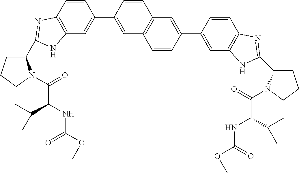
C1(C2=NC3=C(C=C(C4=CC5=C(C=C4)C=C(C4=CC6=C(C=C4)N=C(C4CCCN4C(C(NC(=O)OC)C(C)C)=O)N6)C=C5)C=C3)N2)CCCN1C(C(NC(=O)OC)C(C)C)=O
